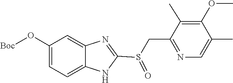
O(C1=CC=C2NC(S(CC3=NC=C(C)C(OC)=C3C)=O)=NC2=C1)[Boc]
